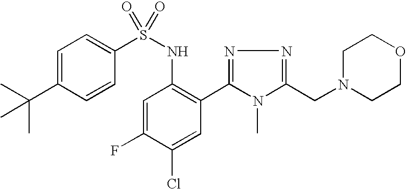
C1=C(C(C)(C)C)C=CC(S(NC2=C(C3=NN=C(CN4CCOCC4)N3C)C=C(Cl)C(F)=C2)(=O)=O)=C1
